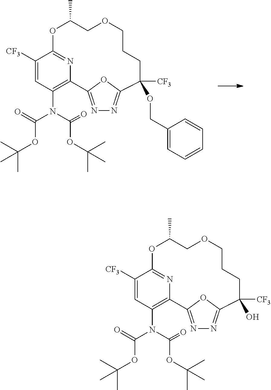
N1=C2OC(=N1)C(OCC1=CC=CC=C1)([CF3])CCCOCC(C)OC1=NC2=C(N(C(=O)OC(C)(C)C)C(=O)OC(C)(C)C)C=C1[CF3].N1=C2OC(=N1)C(O)([CF3])CCCOCC(C)OC1=NC2=C(N(C(=O)OC(C)(C)C)C(=O)OC(C)(C)C)C=C1[CF3]
